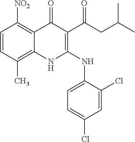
C1=CC(C)=C2C(=C1[NO2])C(=O)C(C(CC(C)C)=O)=C(NC1=CC=C(Cl)C=C1Cl)N2
